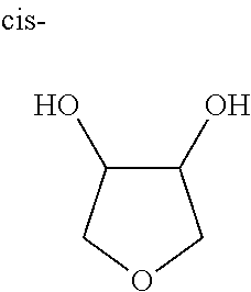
C1(O)C(O)COC1
